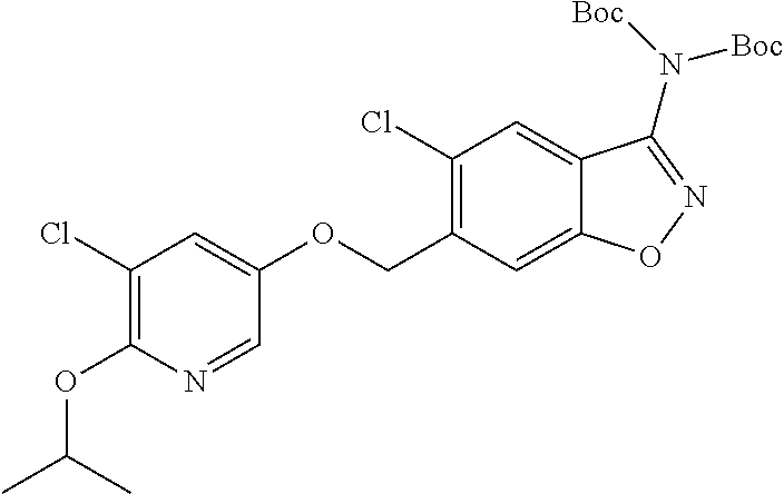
C1(Cl)=C(COC2=CC(Cl)=C(OC(C)C)N=C2)C=C2C(=C1)C(N([Boc])[Boc])=NO2
